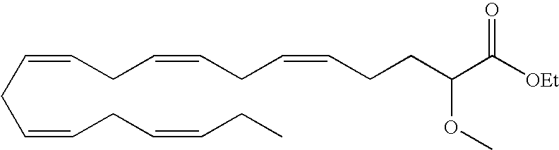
C(=CCC=CCC=CCCC(C([OEt])=O)OC)CC=CCC=CCC
